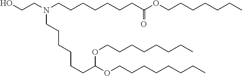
N(CCCCCCCC(OCCCCCCC)=O)(CCO)CCCCCCC(OCCCCCCCC)OCCCCCCCC
